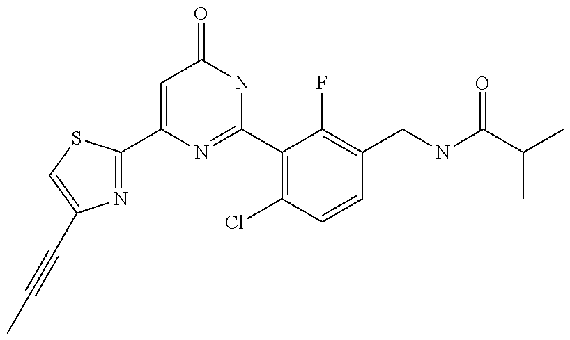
C1(C2=NC(C#CC)=CS2)=CC(=O)NC(C2=C(Cl)C=CC(CNC(C(C)C)=O)=C2F)=N1
